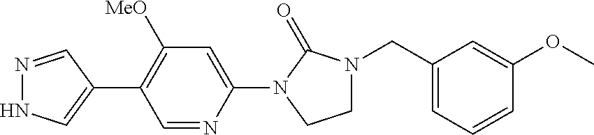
N1=CC(C2=CNN=C2)=C([MeO])C=C1N1CCN(CC2=CC=CC(OC)=C2)C1=O
